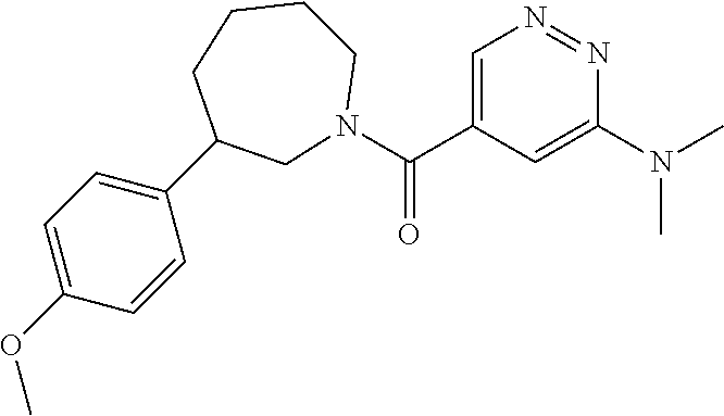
C(C1=CN=NC(N(C)C)=C1)(=O)N1CC(C2=CC=C(OC)C=C2)CCCC1
